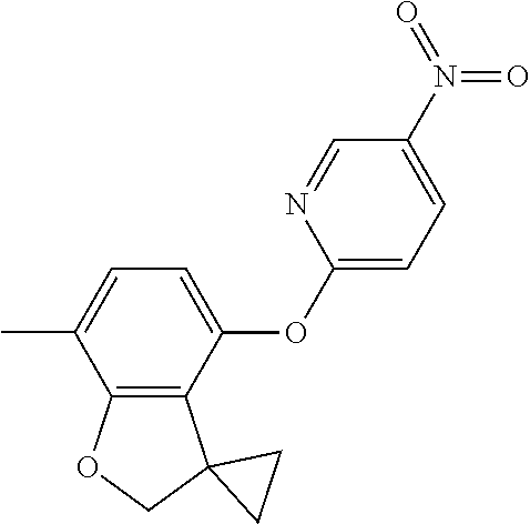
C1=C(C)C2=C(C(OC3=CC=C(N(=O)=O)C=N3)=C1)C1(CO2)CC1
